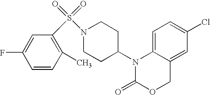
C1=C2C(=CC(Cl)=C1)COC(=O)N2C1CCN(S(=O)(=O)C2=C(C)C=CC(F)=C2)CC1
